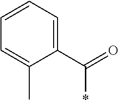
C1(C(=O)*)=CC=CC=C1C
